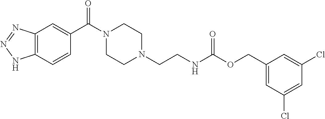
C12=C(C=CC(C(N3CCN(CCNC(OCC4=CC(Cl)=CC(Cl)=C4)=O)CC3)=O)=C1)NN=N2
